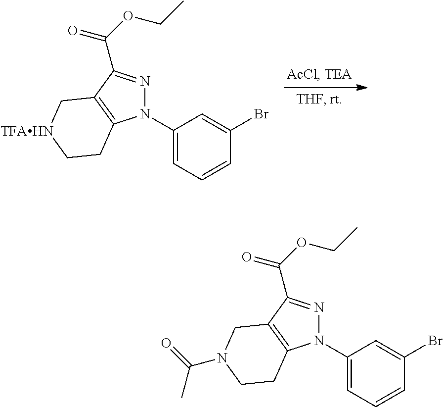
N1(C2=CC=CC(Br)=C2)N=C(C(OCC)=O)C2=C1CC[TFAHN]C2.N1(C2=CC=CC(Br)=C2)N=C(C(OCC)=O)C2=C1CCN(C(C)=O)C2
